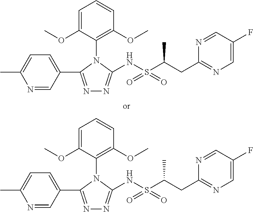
N1=CC(C2=NN=C(NS(C(CC3=NC=C(F)C=N3)C)(=O)=O)N2C2=C(OC)C=CC=C2OC)=CC=C1C.N1=CC(C2=NN=C(NS(C(CC3=NC=C(F)C=N3)C)(=O)=O)N2C2=C(OC)C=CC=C2OC)=CC=C1C
